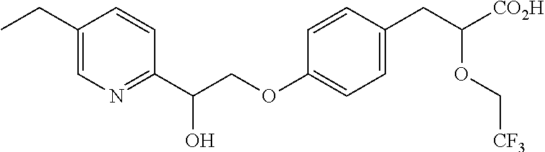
C1(CC)=CN=C(C(COC2=CC=C(CC(OC[CF3])[CO2H])C=C2)O)C=C1
